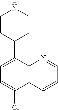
C1=C(C2CCNCC2)C2=C(C=CC=N2)C(Cl)=C1
